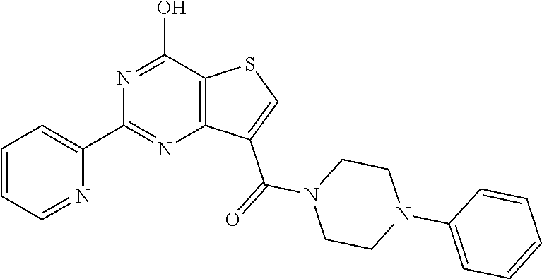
N1=C(O)C2=C(N=C1C1=CC=CC=N1)C(C(=O)N1CCN(C3=CC=CC=C3)CC1)=CS2
